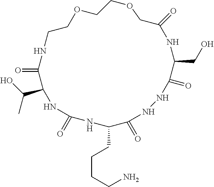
O=C1C(C(O)C)NC(=O)NC(CCCCN)C(=O)NNC(=O)C(CO)NC(=O)COCCOCCN1
